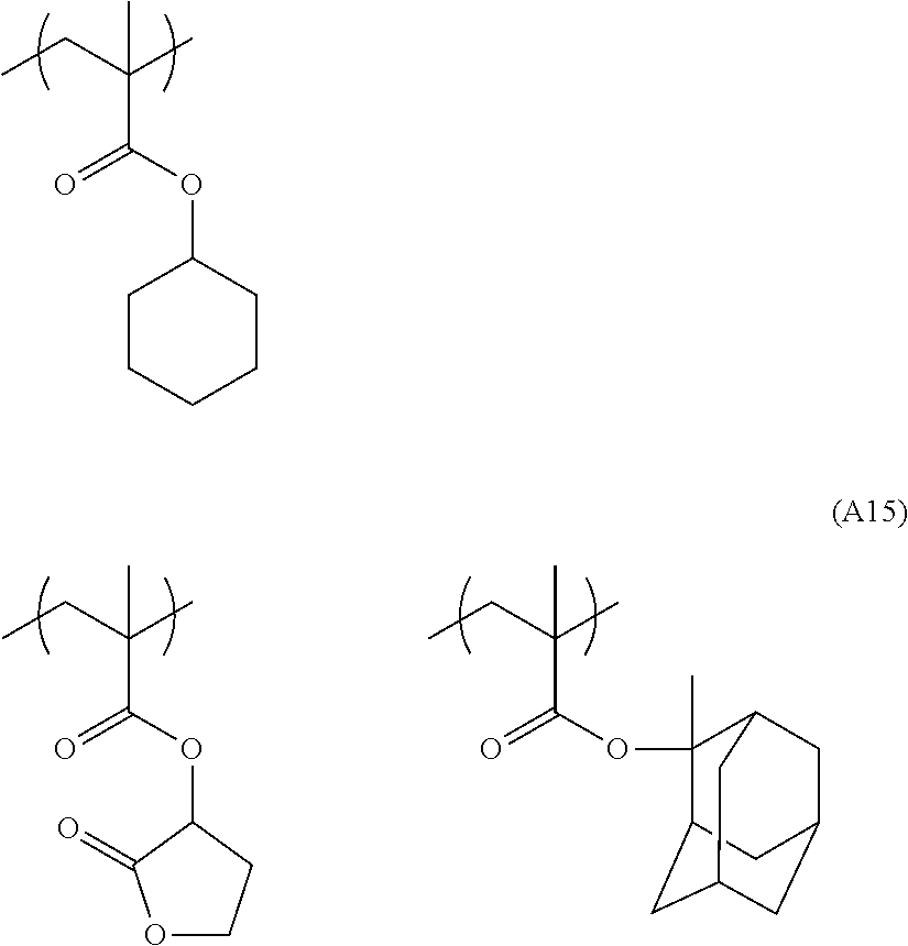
C(C(OC1CCCCC1)=O)(CC)(C)C.C(C(OC1C(=O)OCC1)=O)(CC)(C)C.C(C(OC1(C)C2CC3CC(CC1C3)C2)=O)(CC)(C)C
